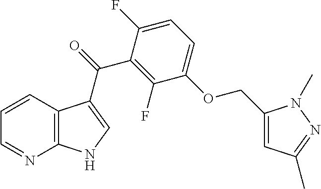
C12=C(C=CC=N1)C(C(=O)C1=C(F)C(OCC3=CC(C)=NN3C)=CC=C1F)=CN2
